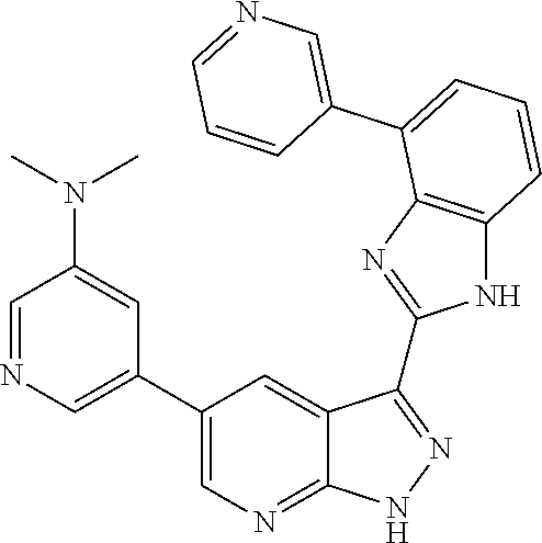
C1=C(C2=CC=CC3=C2N=C(C2=NNC4=NC=C(C5=CN=CC(N(C)C)=C5)C=C42)N3)C=CC=N1
